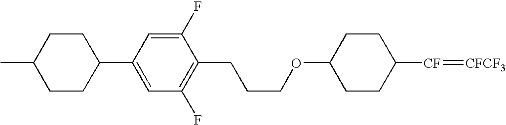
C(COC1CCC([CF]=[CFCF3])CC1)CC1=C(F)C=C(C2CCC(C)CC2)C=C1F
